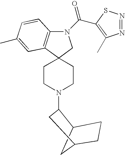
C12CC(CC1)CC2N1CCC2(C3=C(N(C(=O)C4=C(C)N=NS4)C2)C=CC(C)=C3)CC1
